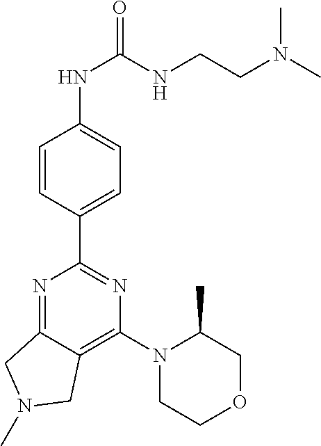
N1=C2C(=C(N3CCOCC3C)N=C1C1=CC=C(NC(=O)NCCN(C)C)C=C1)CN(C)C2
